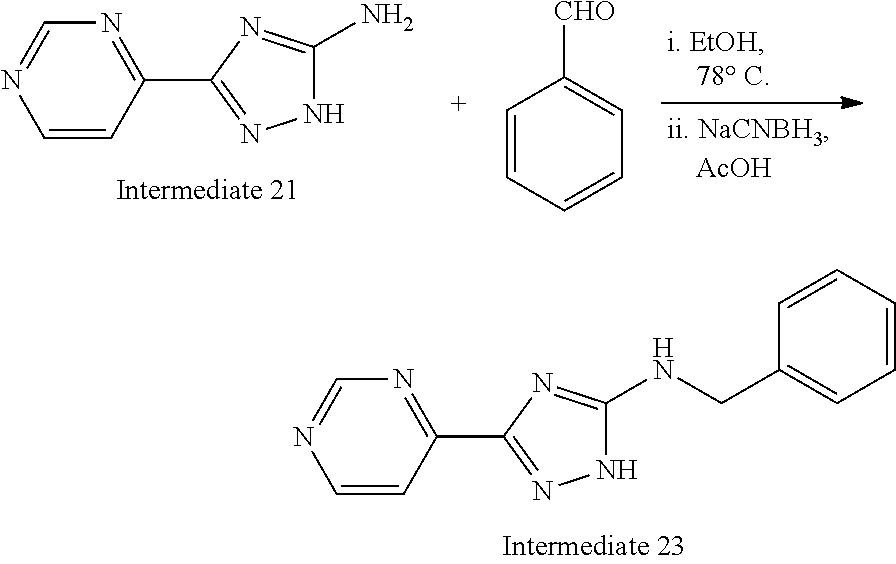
C1=CC(C2=NNC(NCC3=CC=CC=C3)=N2)=NC=N1.C1=CC(C2=NNC(N)=N2)=NC=N1.C1=CC=CC=C1[CHO]
